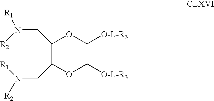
C(N([R2])[R1])C(C(CN([R1])[R2])OC[O-L-R3])OC[O-L-R3]
